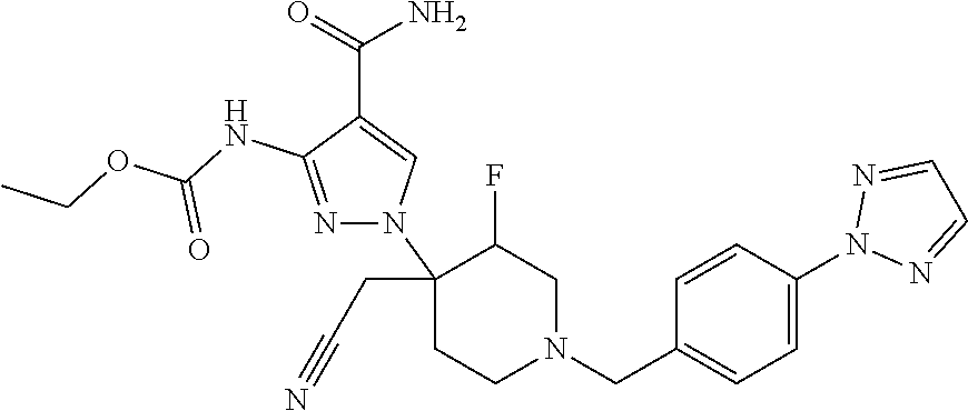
C(C1=CN(C2(CC#N)CCN(CC3=CC=C(N4N=CC=N4)C=C3)CC2F)N=C1NC(OCC)=O)(=O)N
